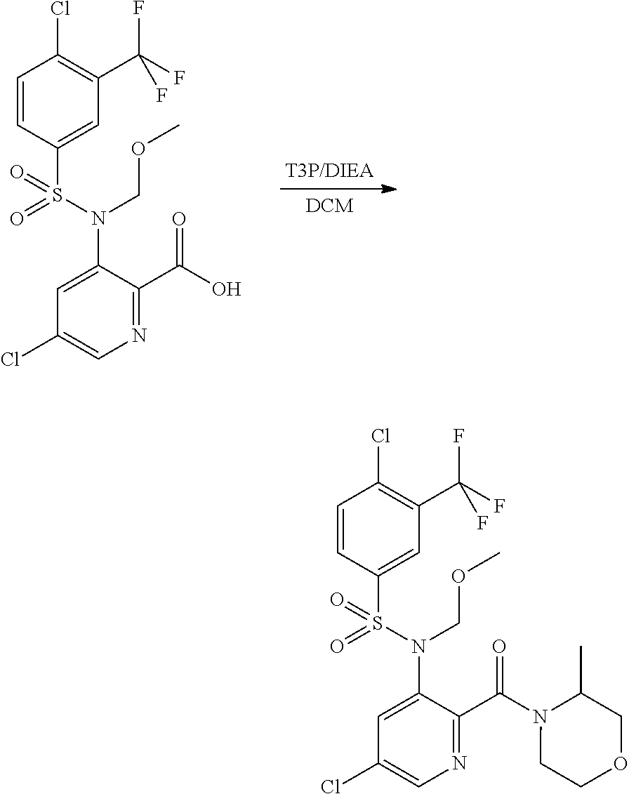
C1(N(S(=O)(C2=CC(C(F)(F)F)=C(Cl)C=C2)=O)COC)=CC(Cl)=CN=C1C(O)=O.C1(N(S(=O)(C2=CC(C(F)(F)F)=C(Cl)C=C2)=O)COC)=CC(Cl)=CN=C1C(N1CCOCC1C)=O
